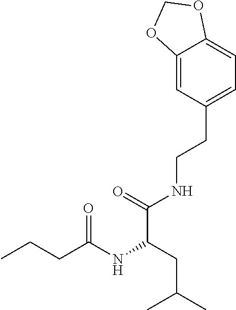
C12=CC(CCNC(C(CC(C)C)NC(CCC)=O)=O)=CC=C1OCO2
